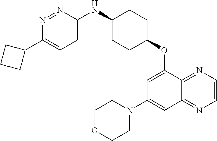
N1=NC(NC2CCC(OC3=CC(N4CCOCC4)=CC4=NC=CN=C34)CC2)=CC=C1C1CCC1
